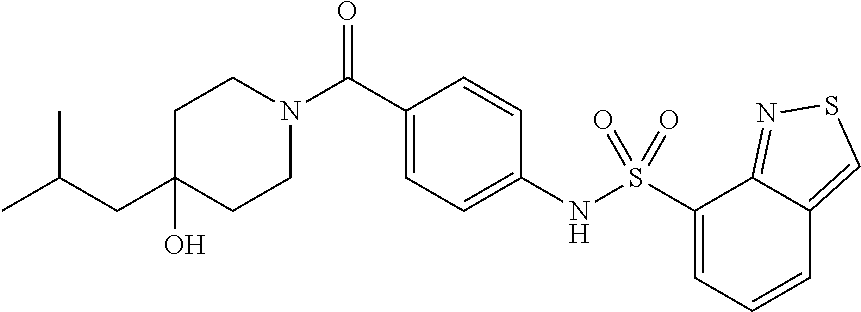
C1(CC(C)C)(O)CCN(C(C2=CC=C(NS(C3=CC=CC4=CSN=C34)(=O)=O)C=C2)=O)CC1
